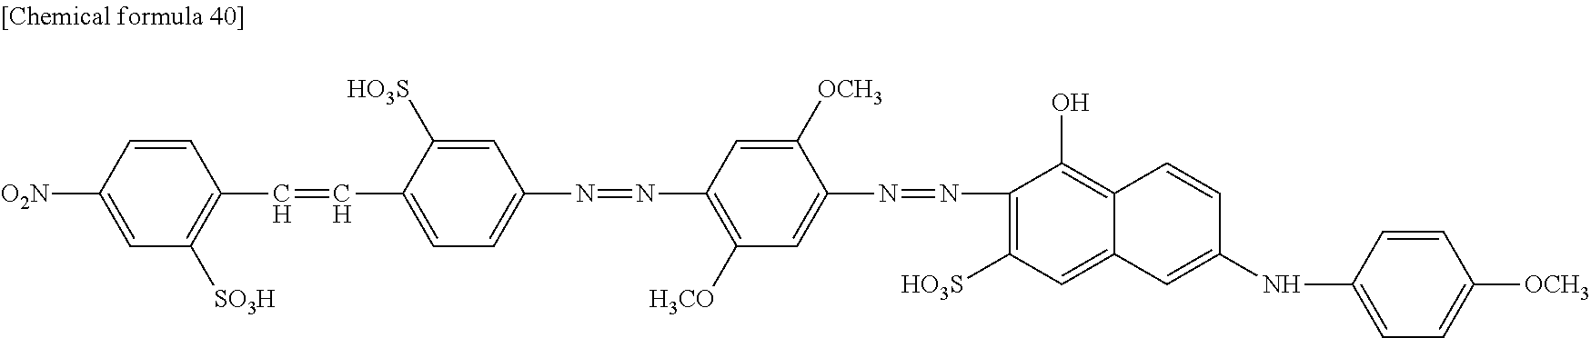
C1([O2N])=CC([SO3H])=C(C=CC2=CC=C(N=NC3=C([H3CO])C=C(N=NC4=C([HO3S])C=C5C(=C4O)C=CC(NC4=CC=C([OCH3])C=C4)=C5)C([OCH3])=C3)C=C2[HO3S])C=C1
